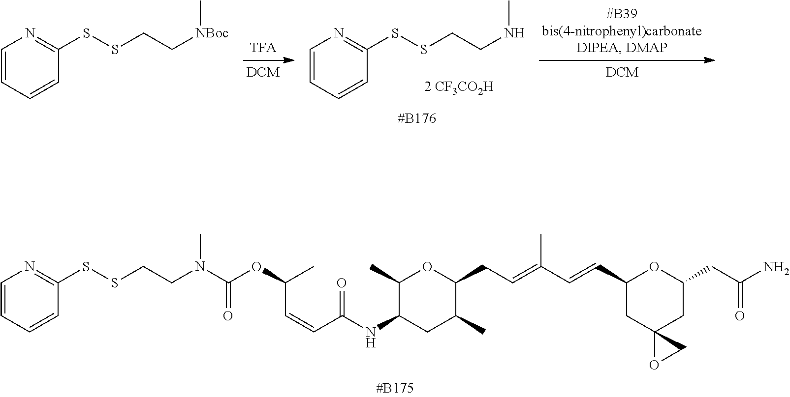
N(CCSSC1=NC=CC=C1)C.[NBoc](CCSSC1=NC=CC=C1)C.C(C(OC(N(CCSSC1=NC=CC=C1)C)=O)C)=CC(NC1CC(C)C(CC=C(C=CC2CC3(CC(CC(N)=O)O2)OC3)C)OC1C)=O
